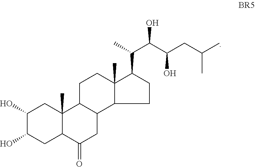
C1(O)C(O)CC2C(C)(C1)C1C(CC2=O)C2CCC(C(C(C(CC(C)C)O)O)C)C2(C)CC1
